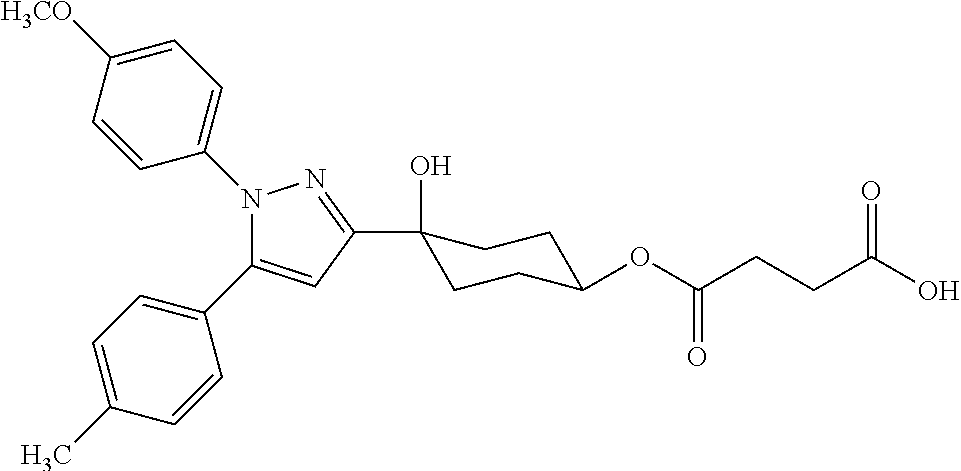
N1(C2=CC=C([H3CO])C=C2)C(C2=CC=C(C)C=C2)=CC(C2(O)CCC(OC(CCC(O)=O)=O)CC2)=N1
